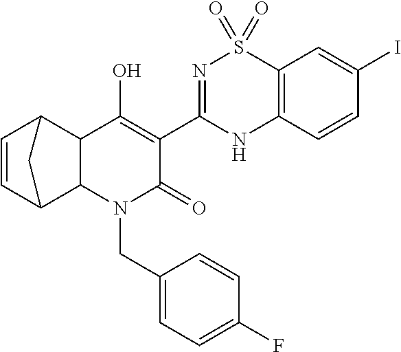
C1=CC2C3C(C1C2)C(O)=C(C1=NS(=O)(=O)C2=C(N1)C=CC(I)=C2)C(=O)N3CC1=CC=C(F)C=C1
